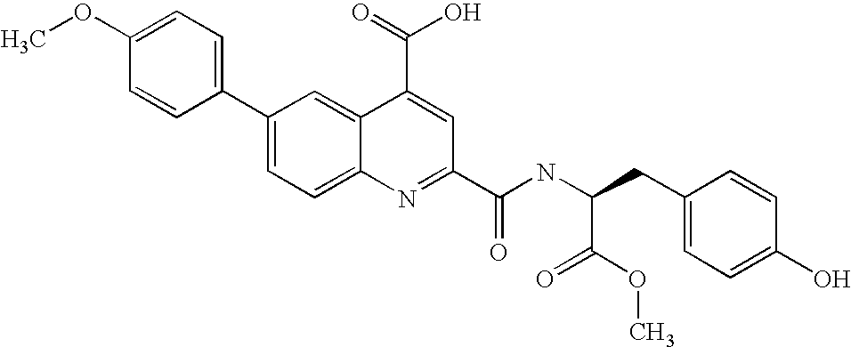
C1=C(OC)C=CC(C2=CC=C3C(=C2)C(C(=O)O)=CC(C(NC(CC2=CC=C(O)C=C2)C(OC)=O)=O)=N3)=C1
